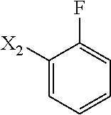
C1([X2])=CC=CC=C1F
